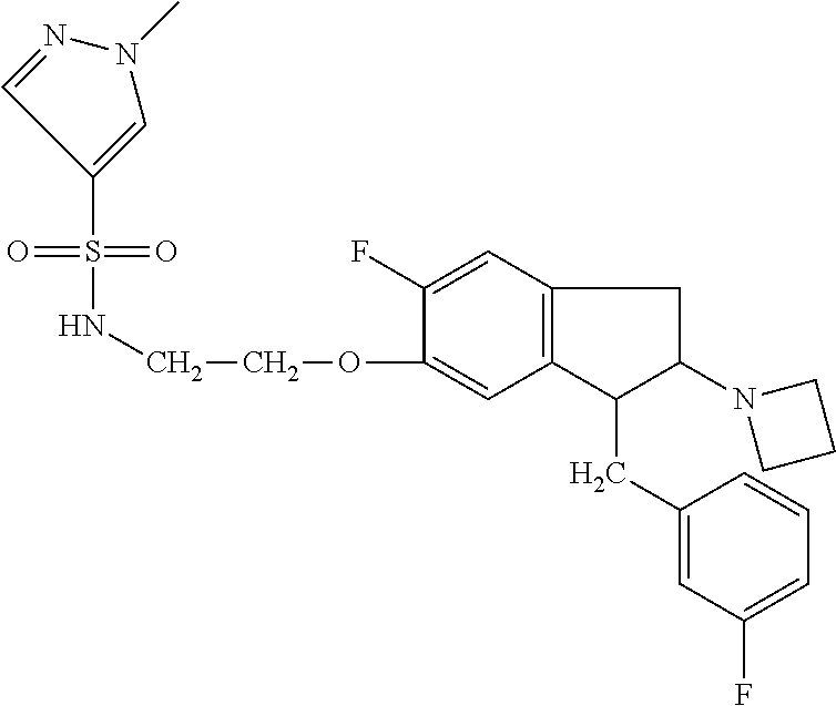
O=S(=O)(C1=CN(C)N=C1)NCCOC1=CC2=C(C=C1F)CC(N1CCC1)C2CC1=CC(F)=CC=C1
